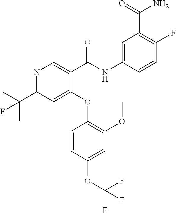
C1(OC2=C(OC)C=C(OC(F)(F)F)C=C2)=CC(C(C)(C)F)=NC=C1C(NC1=CC(C(=O)N)=C(F)C=C1)=O
